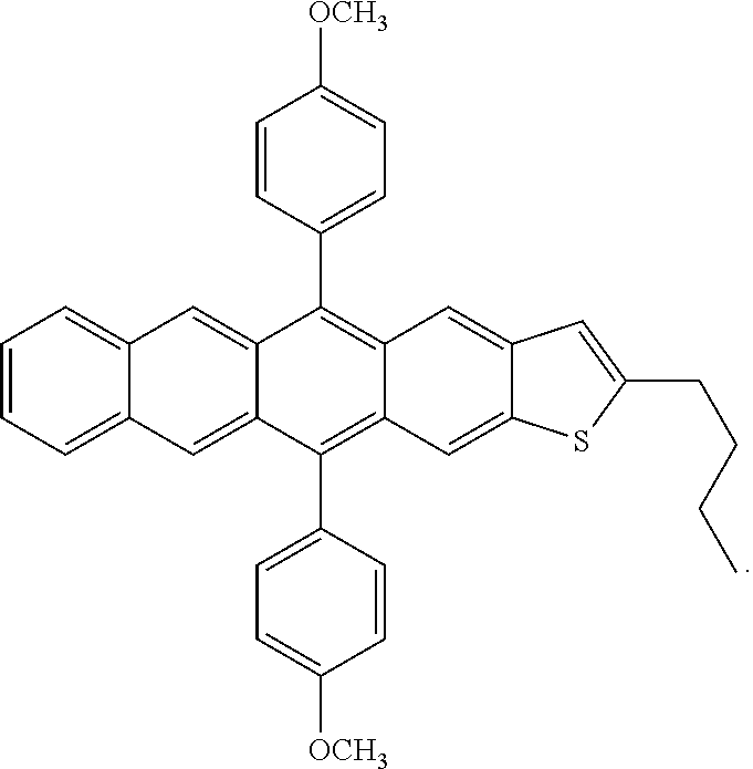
C12=CC=CC=C1C=C1C(=C2)C(C2=CC=C([OCH3])C=C2)=C2C(=C1C1=CC=C([OCH3])C=C1)C=C1C(=C2)SC(CCCC)=C1
